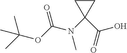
N(C(OC(C)(C)C)=O)(C1(C(O)=O)CC1)C
